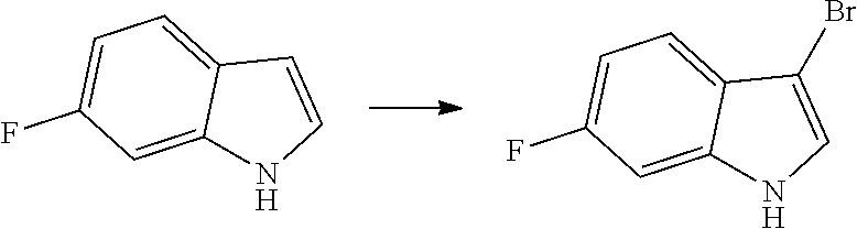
C1(F)=CC=C2C=CNC2=C1.C1=C2C(=CC(F)=C1)NC=C2Br
